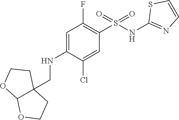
C1=C(NCC23C(OCC2)OCC3)C(Cl)=CC(S(NC2=NC=CS2)(=O)=O)=C1F
